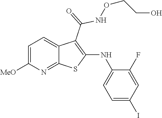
C12=NC([MeO])=CC=C1C(C(=O)NOCCO)=C(NC1=CC=C(I)C=C1F)S2
